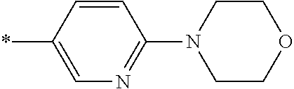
C1=CC(*)=CN=C1N1CCOCC1
